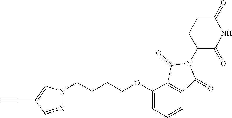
C1(=O)CCC(N2C(=O)C3=C(C(OCCCCN4N=CC(C#C)=C4)=CC=C3)C2=O)C(=O)N1
